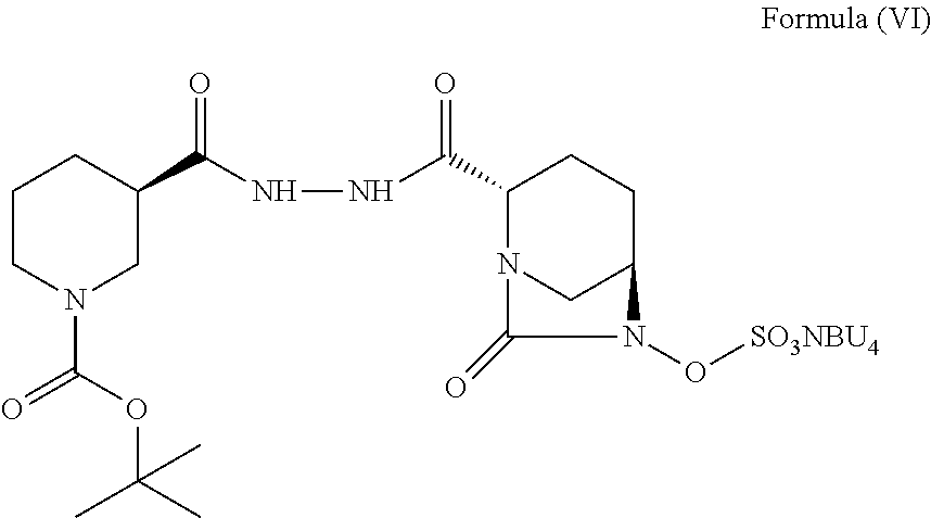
C1CN(C(OC(C)(C)C)=O)CC(C(NNC(C2N3CC(CC2)N(O[SO3NBU4])C3=O)=O)=O)C1
